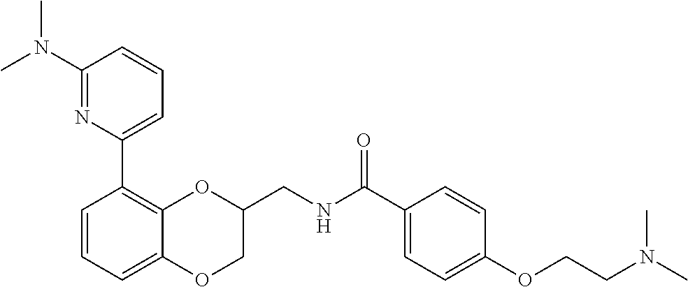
C1=CC=C2C(=C1C1=CC=CC(N(C)C)=N1)OC(CNC(C1=CC=C(OCCN(C)C)C=C1)=O)CO2
